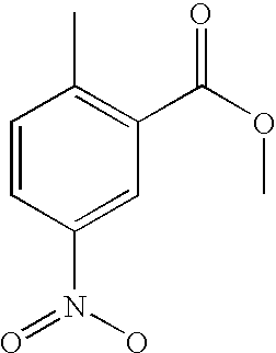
C1=CC(N(=O)O)=CC(C(OC)=O)=C1C
